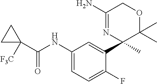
C1(NC(=O)C2([F3C])CC2)=CC=C(F)C(C2(C)C(C)(C)OCC(N)=N2)=C1
